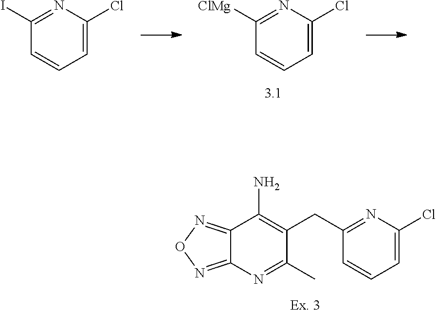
C1(CC2=C(N)C3=NON=C3N=C2C)=NC(Cl)=CC=C1.C1([ClMg])=NC(Cl)=CC=C1.C1(I)=NC(Cl)=CC=C1
